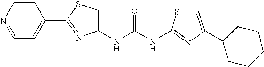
C(NC1=NC(C2CCCCC2)=CS1)(=O)NC1=CSC(C2=CC=NC=C2)=N1
